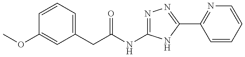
C1=CC=C(CC(=O)NC2=NN=C(C3=NC=CC=C3)N2)C=C1OC
